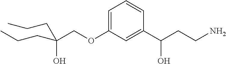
C(COC1=CC=CC(C(CCN)O)=C1)(O)(CCC)CCC
